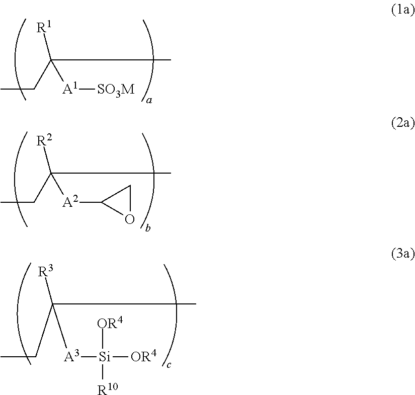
CCC(C)([R1])[A1][SO3M].CCC(C)([R2])[A2]C1OC1.CCC(C)([R3])[A3][Si]([OR4])([OR4])[R10]
